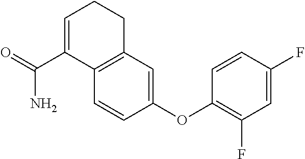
C1=C(C(=O)N)C2=C(CC1)C=C(OC1=C(F)C=C(F)C=C1)C=C2
